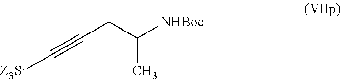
C(CC([NHBoc])C)#C[Z3Si]
